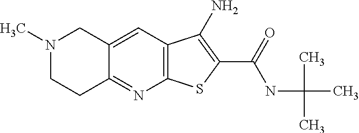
C12=C(C=C3C(=N1)CCN(C)C3)C(N)=C(C(=O)NC(C)(C)C)S2
